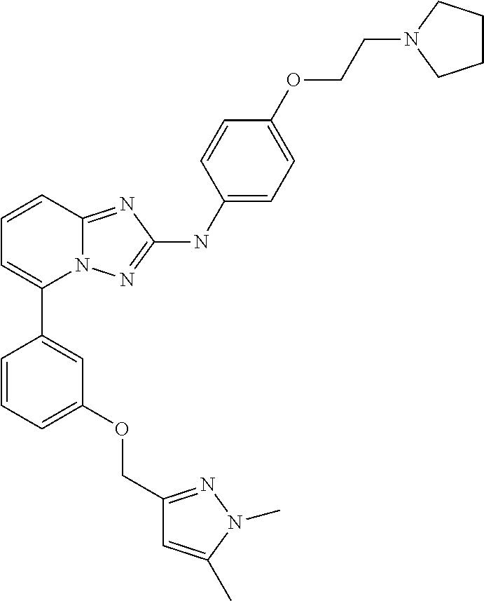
C1=CC2=NC(NC3=CC=C(OCCN4CCCC4)C=C3)=NN2C(C2=CC(OCC3=NN(C)C(C)=C3)=CC=C2)=C1
